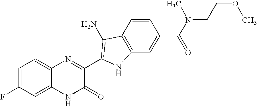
C1=C2C(=CC=C1F)N=C(C1=C(N)C3=C(C=C(C(N(C)CCOC)=O)C=C3)N1)C(=O)N2
